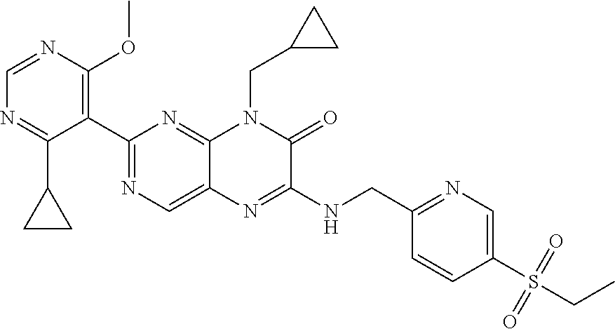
C1=NC(OC)=C(C2=NC=C3C(=N2)N(CC2CC2)C(=O)C(NCC2=NC=C(S(CC)(=O)=O)C=C2)=N3)C(C2CC2)=N1
